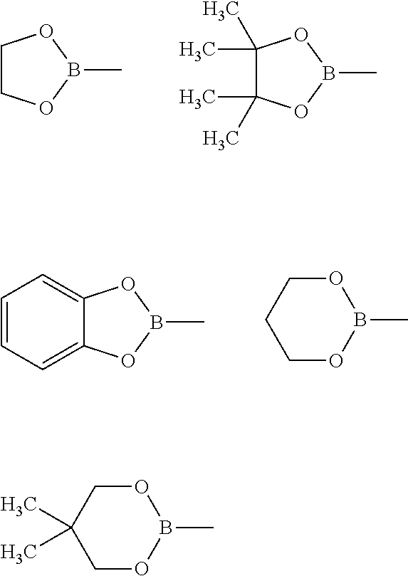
C1COB(C)O1.C1(C)(C)C(C)(C)OB(C)O1.C12=CC=CC=C1OB(C)O2.C1OB(C)OCC1.C1OB(C)OCC1(C)C
